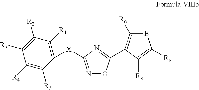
N1=C([X]C2=C([R1])C([R2])=C([R3])C([R4])=C2[R5])N=C(C2=C([R6])[E]C([R8])=C2[R9])O1
